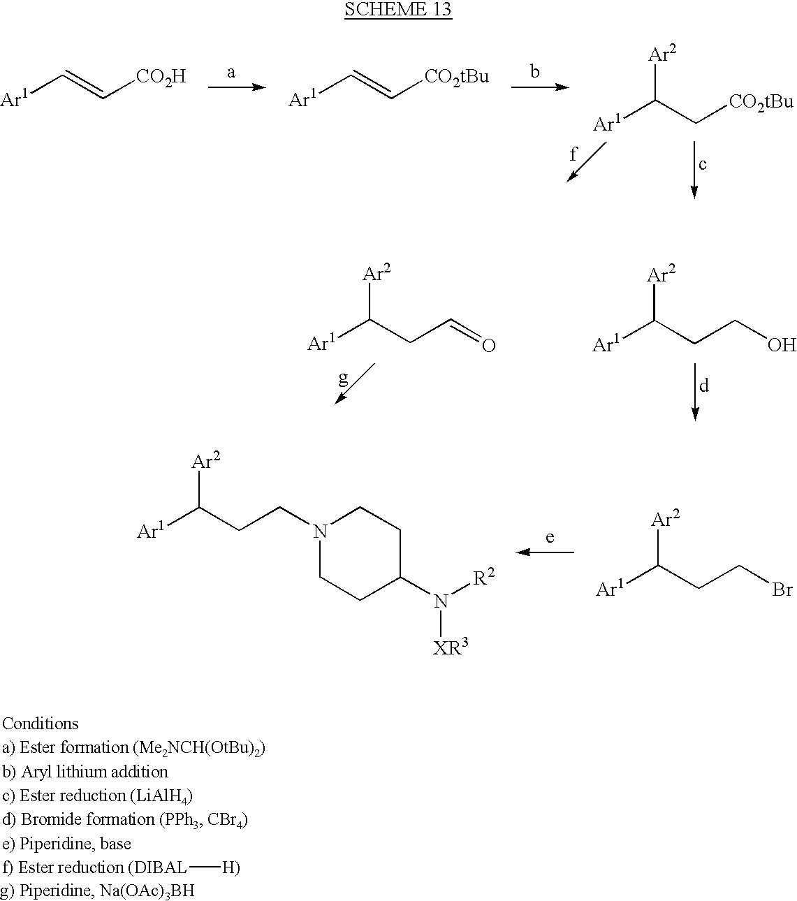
[Ar1]C=C[CO2H].[Ar1]C=C[CO2tBu].[Ar1]C(C[CO2tBu])[Ar2].[Ar1]C(CCO)[Ar2].[Ar1]C(CC=O)[Ar2].[Ar1]C(CCBr)[Ar2].[Ar1]C(CCN1CCC(N([R2])[XR3])CC1)[Ar2].[(DIBAL][H)]
